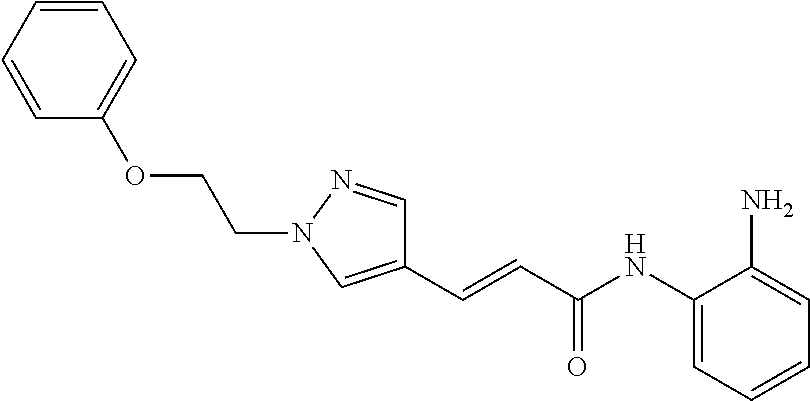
C(=CC(NC1=CC=CC=C1N)=O)C1=CN(CCOC2=CC=CC=C2)N=C1
